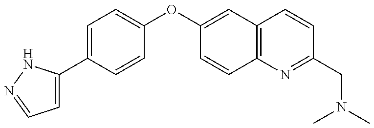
C1=C(C2=CC=C(OC3=CC4=C(C=C3)N=C(CN(C)C)C=C4)C=C2)NN=C1
